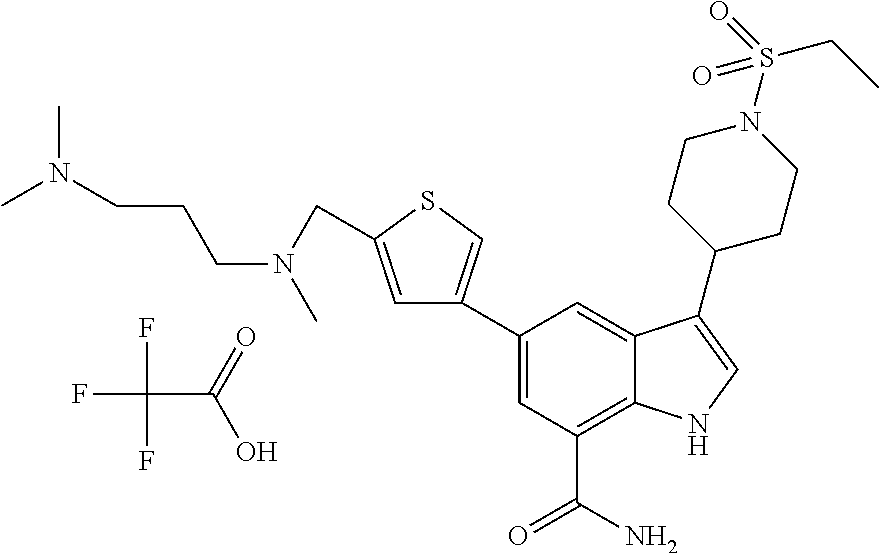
C1(C2=CSC(CN(CCCN(C)C)C)=C2)=CC(C(N)=O)=C2C(=C1)C(C1CCN(S(CC)(=O)=O)CC1)=CN2.FC(F)(C(=O)O)F
